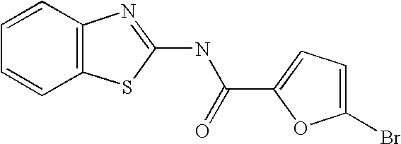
C1=CC2=C(C=C1)SC(NC(=O)C1=CC=C(Br)O1)=N2
